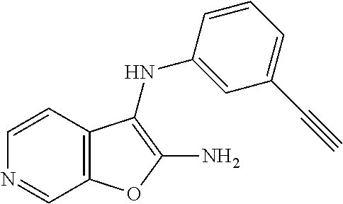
C12=C(C=CN=C1)C(NC1=CC(C#C)=CC=C1)=C(N)O2
